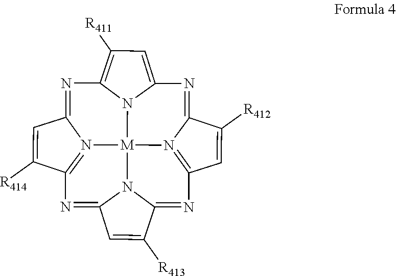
C12=CC([R411])=C3N1[M]14N5=C(C=C([R412])C5=N2)N=C2N1C(=NC1=N4C(=N3)C=C1[R414])C=C2[R413]
